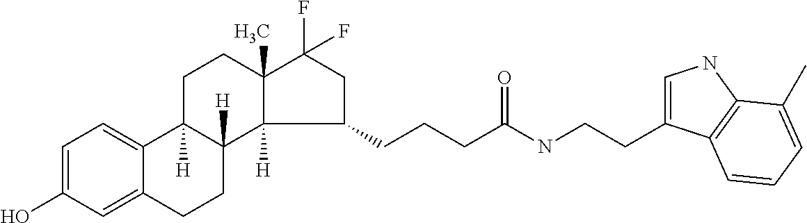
C1=C(O)C=C2C(=C1)C1([H])C([H])(CC2)C2([H])C(C)(CC1)C(F)(F)CC2CCCC(NCCC1=CNC2=C1C=CC=C2C)=O
